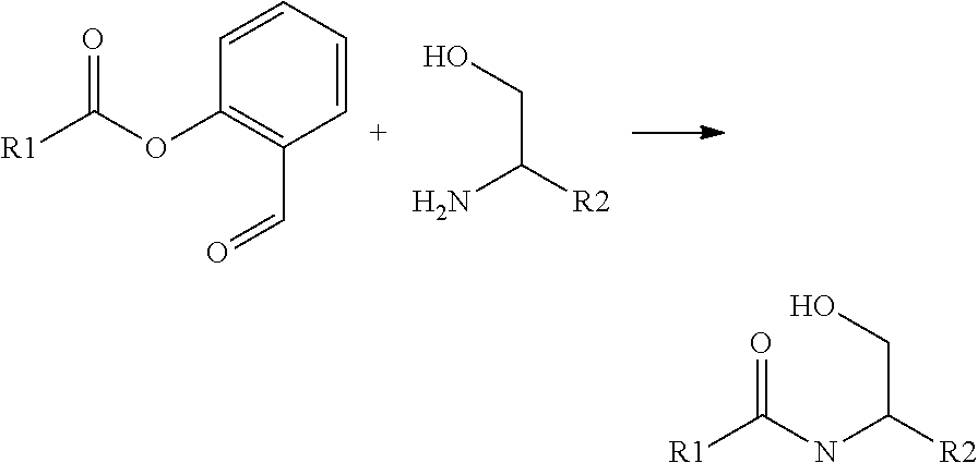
[R1]C(OC1=C(C=O)C=CC=C1)=O.NC([R2])CO.C([R2])(CO)NC([R1])=O
